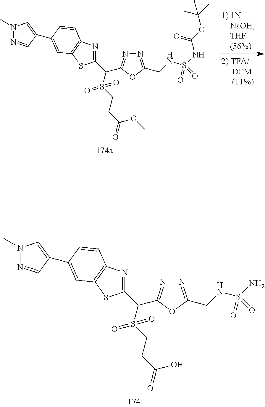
N1(C)N=CC(C2=CC3=C(N=C(C(S(CCC(=O)OC)(=O)=O)C4=NN=C(CNS(NC(OC(C)(C)C)=O)(=O)=O)O4)S3)C=C2)=C1.N1(C)N=CC(C2=CC3=C(N=C(C(S(CCC(=O)O)(=O)=O)C4=NN=C(CNS(N)(=O)=O)O4)S3)C=C2)=C1
